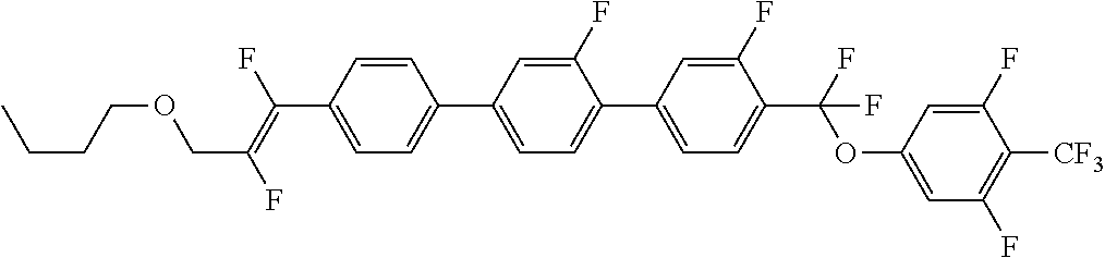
C1=CC(C2=CC=C(C3=CC=C(C(OC4=CC(F)=C([CF3])C(F)=C4)(F)F)C(F)=C3)C(F)=C2)=CC=C1C(F)=C(F)COCCCC
